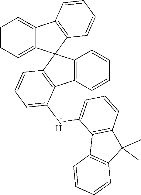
C1=CC2=C(C=C1)C1=C(C23C2=C(C4=CC=CC=C34)C=CC=C2)C=CC=C1NC1=CC=CC2=C1C1=C(C2(C)C)C=CC=C1
